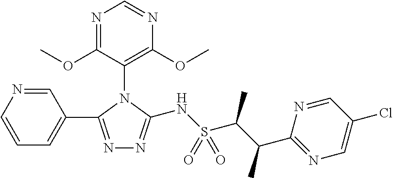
N1=C(OC)C(N2C(C3=CC=CN=C3)=NN=C2NS(C(C(C2=NC=C(Cl)C=N2)C)C)(=O)=O)=C(OC)N=C1
